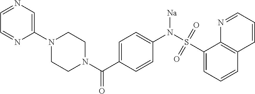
C1(N2CCN(C(C3=CC=C(N(S(C4=CC=CC5=C4N=CC=C5)(=O)=O)[Na])C=C3)=O)CC2)=CN=CC=N1
